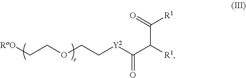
C(COCC[Y2]C(C([R1])C(=O)[R1])=O)[RoO]
